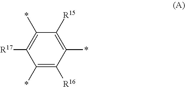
C1(*)=C([R16])C(*)=C([R15])C(*)=C1[R17]
